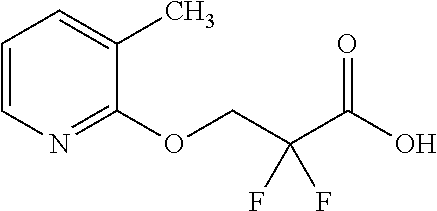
C1=CN=C(OCC(C(O)=O)(F)F)C(C)=C1
